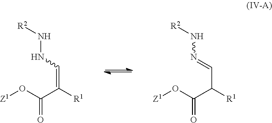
[Z1]OC(C([R1])=CNN[R2])=O.[Z1]OC(C([R1])C=NN[R2])=O
